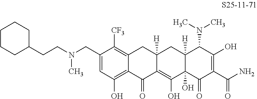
C1(CN(CCC2CCCCC2)C)=CC(O)=C2C(=C1[CF3])CC1([H])C(=C(O)C3(O)C([H])(C1)C(N(C)C)C(O)=C(C(N)=O)C3=O)C2=O
